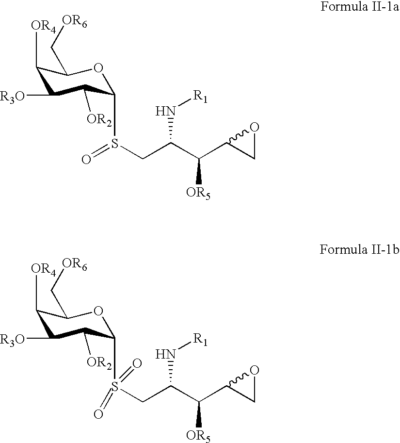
C1([OR4])C([R3O])C([OR2])C(S(CC(C(C2CO2)[OR5])N[R1])=O)OC1C[OR6].C1([OR4])C([R3O])C([OR2])C(S(CC(C(C2CO2)[OR5])N[R1])(=O)=O)OC1C[OR6]
